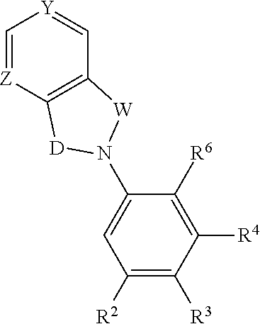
C1=[Z]C2=C(C=[Y]1)[W]N(C1=CC([R2])=C([R3])C([R4])=C1[R6])[D]2
